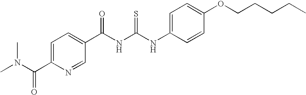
C(NC(NC1=CC=C(OCCCCC)C=C1)=S)(=O)C1=CC=C(C(N(C)C)=O)N=C1
